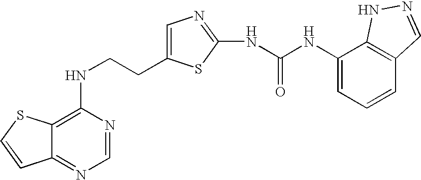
C(CNC1=C2C(=NC=N1)C=CS2)C1=CN=C(NC(=O)NC2=CC=CC3=C2NN=C3)S1
